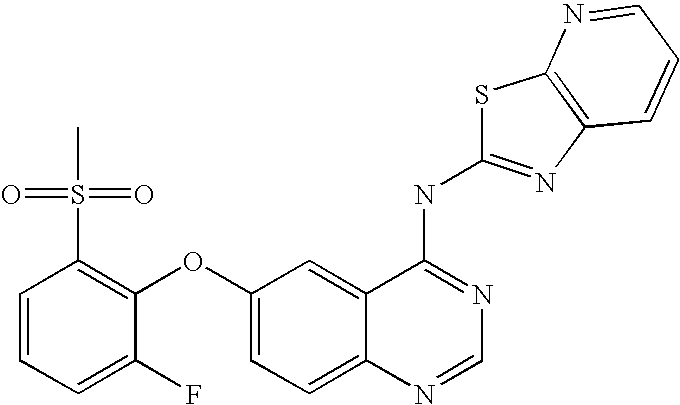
C1=CC=C(F)C(OC2=CC=C3C(=C2)C(NC2=NC4=C(S2)N=CC=C4)=NC=N3)=C1S(C)(=O)=O
